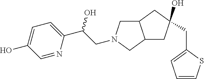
OC1=CC=C(C(CN2CC3C(C2)CC(CC2=CC=CS2)(O)C3)O)N=C1
